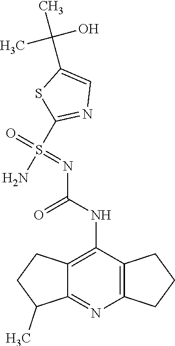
S(=O)(C1=NC=C(C(C)(C)O)S1)(N)=NC(=O)NC1=C2C(=NC3=C1CCC3)C(C)CC2
